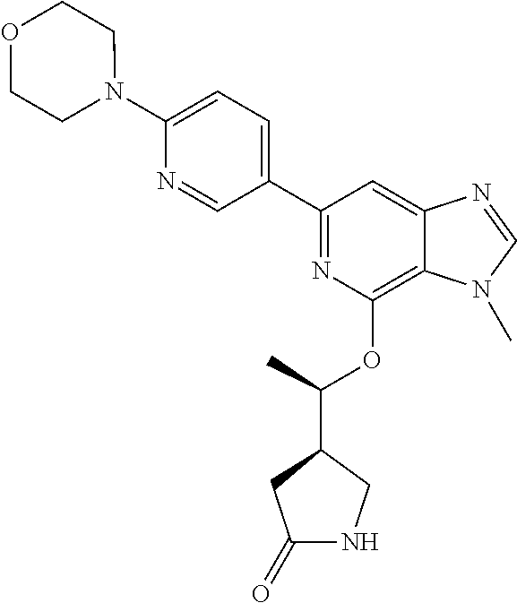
C1(C2=NC(OC(C3CC(=O)NC3)C)=C3C(=C2)N=CN3C)=CC=C(N2CCOCC2)N=C1
